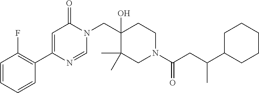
C1=NC(C2=C(F)C=CC=C2)=CC(=O)N1CC1(O)C(C)(C)CN(C(CC(C)C2CCCCC2)=O)CC1
